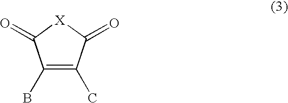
C1(B)=C(C)C(=O)[X]C1=O
